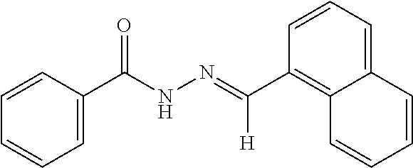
C1=CC=C2C=CC=CC2=C1C([H])=NNC(C1=CC=CC=C1)=O
